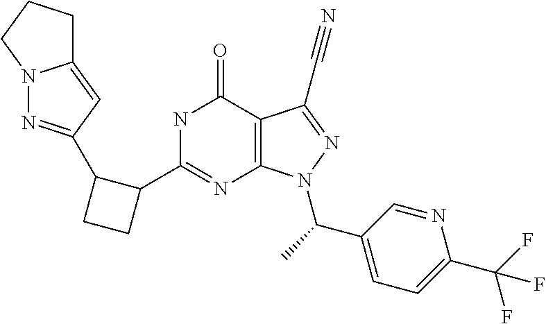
N1C(C2C(C3=NN4C(=C3)CCC4)CC2)=NC2=C(C1=O)C(C#N)=NN2C(C)C1=CC=C(C(F)(F)F)N=C1
